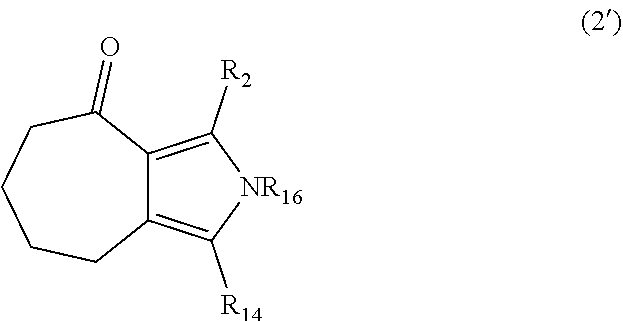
C12=C([R2])[NR16]C([R14])=C1CCCCC2=O
